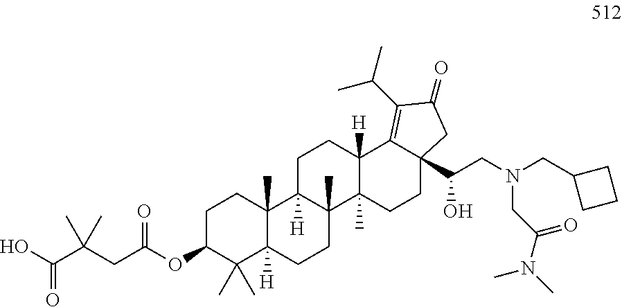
C1C(OC(=O)CC(C(=O)O)(C)C)C(C)(C)C2([H])C(C)(C1)C1([H])C(C)(CC2)C2(C)C([H])(CC1)C1=C(C(C)C)C(=O)CC1(C(CN(CC(N(C)C)=O)CC1CCC1)O)CC2
